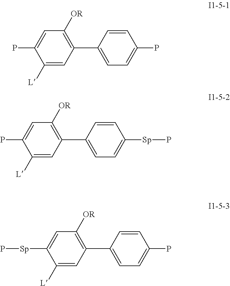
C1(C2=CC=C(P)C=C2)=C([OR])C=C(P)C([L])=C1.C1(C2=CC=C([Sp]P)C=C2)=C([OR])C=C(P)C([L])=C1.C1(C2=CC=C(P)C=C2)=C([OR])C=C([Sp]P)C([L])=C1
